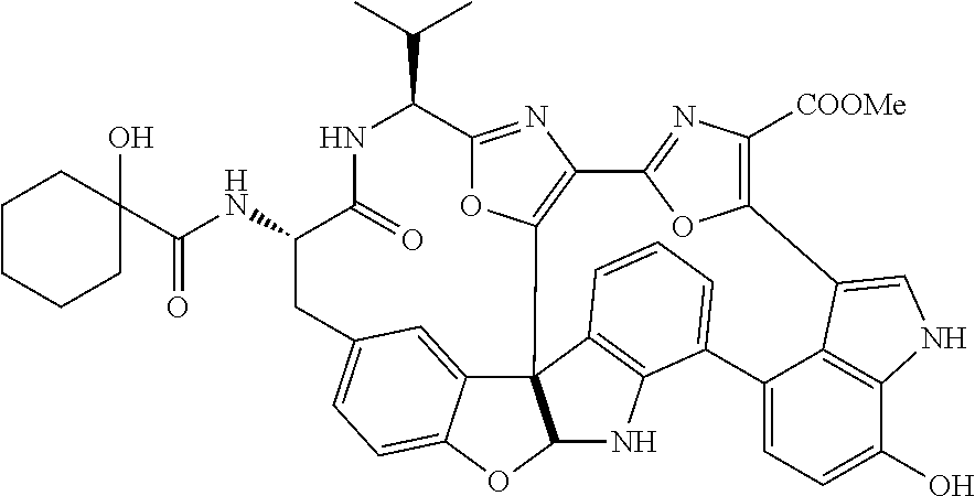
C(=O)(NC1C(=O)NC(C(C)C)C2=NC3=C(C45C6=CC(=CC=C6OC4NC4=C5C=CC=C4C4=CC=C(O)C5=C4C(=CN5)C4=C([COOMe])N=C3O4)C1)O2)C1(O)CCCCC1
